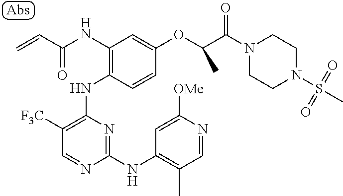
N(C1=C(NC2=C([F3C])C=NC(NC3=C(C)C=NC([OMe])=C3)=N2)C=CC(OC(C(=O)N2CCN(S(=O)(=O)C)CC2)C)=C1)C(C=C)=O
